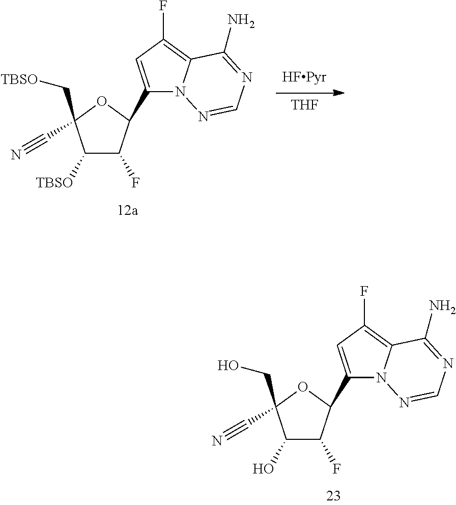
C1(O)C(F)C(C2=CC(F)=C3N2N=CN=C3N)OC1(C#N)CO.[THF].C1([TBSO])C(F)C(C2=CC(F)=C3N2N=CN=C3N)OC1(C#N)C[TBSO]
